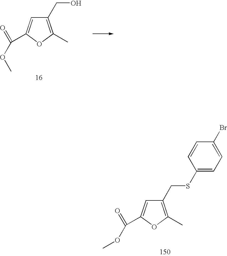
OCC1=C(C)OC(C(=O)OC)=C1.S(CC1=C(C)OC(C(=O)OC)=C1)C1=CC=C(Br)C=C1
